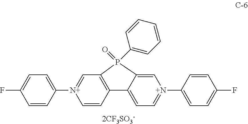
C1=CC2=C(C=[N+]1C1=CC=C(F)C=C1)P(=O)(C1=CC=CC=C1)C1=C[N+](C3=CC=C(F)C=C3)=CC=C21
